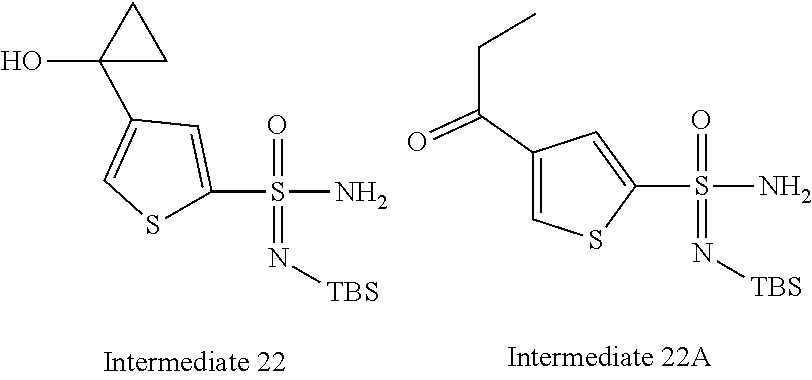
C1=C(S(=O)(=N[TBS])N)SC=C1C1(O)CC1.S(=O)(C1=CC(C(=O)CC)=CS1)(=N[TBS])N
